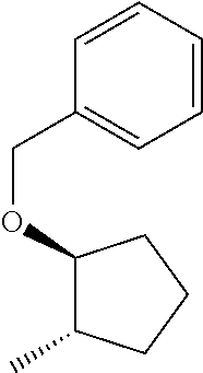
C1=CC=CC=C1COC1C(C)CCC1
